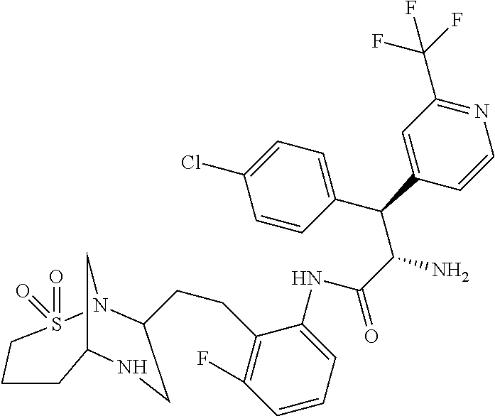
C(C(C(C1=CC=C(Cl)C=C1)C1=CC(C(F)(F)F)=NC=C1)N)(=O)NC1=CC=CC(F)=C1CCC1N2S(=O)(=O)CCCC(C2)NC1
